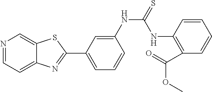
N1=CC=C2C(=C1)SC(C1=CC=CC(NC(NC3=C(C(=O)OC)C=CC=C3)=S)=C1)=N2
